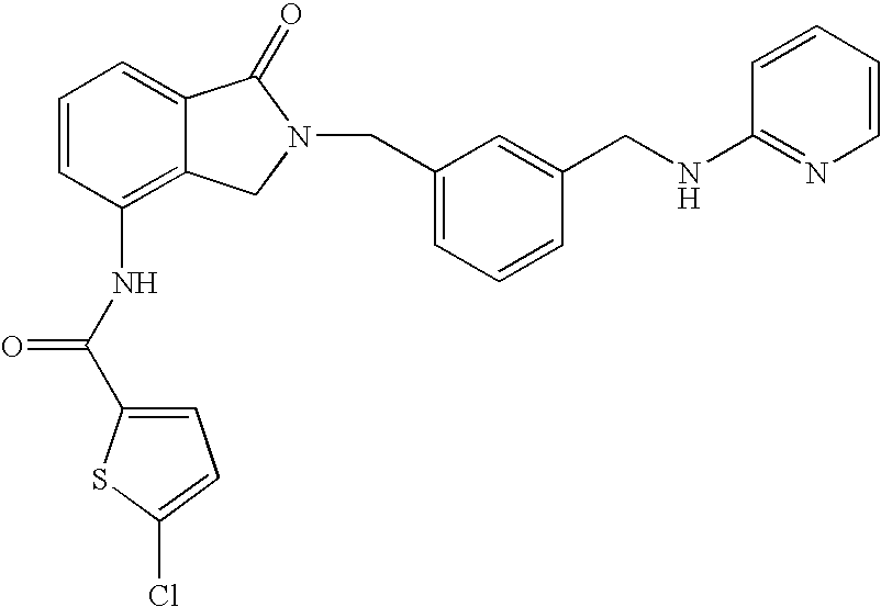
C1=C2C(=C(NC(C3=CC=C(Cl)S3)=O)C=C1)CN(CC1=CC=CC(CNC3=NC=CC=C3)=C1)C2=O
